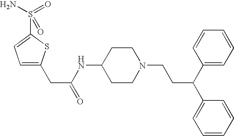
C1(NC(CC2=CC=C(S(N)(=O)=O)S2)=O)CCN(CCC(C2=CC=CC=C2)C2=CC=CC=C2)CC1
